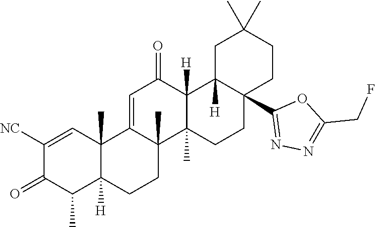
C1([NC])=CC2(C)C([H])(C(C)C1=O)CCC1(C)C2=CC(=O)C2([H])C1(C)CCC1(C3=NN=C(CF)O3)C2([H])CC(C)(C)CC1
